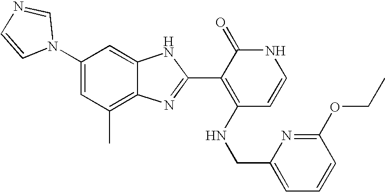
C1(C)=C2C(=CC(N3C=NC=C3)=C1)NC(C1=C(NCC3=CC=CC(OCC)=N3)C=CNC1=O)=N2
